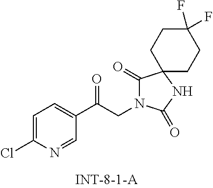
C1(C(CN2C(=O)C3(NC2=O)CCC(F)(F)CC3)=O)=CC=C(Cl)N=C1
